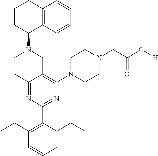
C1(C)=NC(C2=C(CC)C=CC=C2CC)=NC(N2CCN(CC(O[H])=O)CC2)=C1CN(C)C1C2=C(CCC1)C=CC=C2
